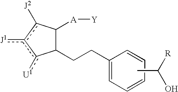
C1(CCC2=CC=CC=C2)C([A][Y])c([J2])c([J1])c1[U1].CC([R])O
